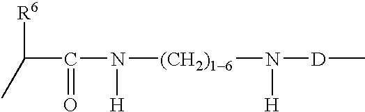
C(C(=O)N([H])[(CH2)16]N([H])[D]C)([R6])C
